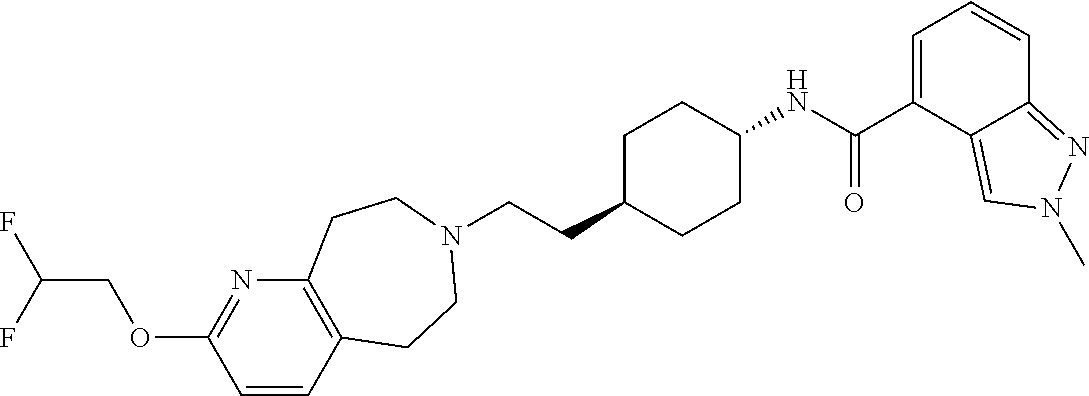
C(CC1CCC(NC(C2=CC=CC3=NN(C)C=C23)=O)CC1)N1CCC2=C(N=C(OCC(F)F)C=C2)CC1
